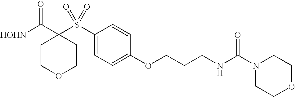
[HOHN]C(C1(S(C2=CC=C(OCCCNC(N3CCOCC3)=O)C=C2)(=O)=O)CCOCC1)=O
